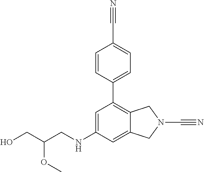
C1=C(NCC(CO)OC)C=C2C(=C1C1=CC=C(C#N)C=C1)CN(C#N)C2
